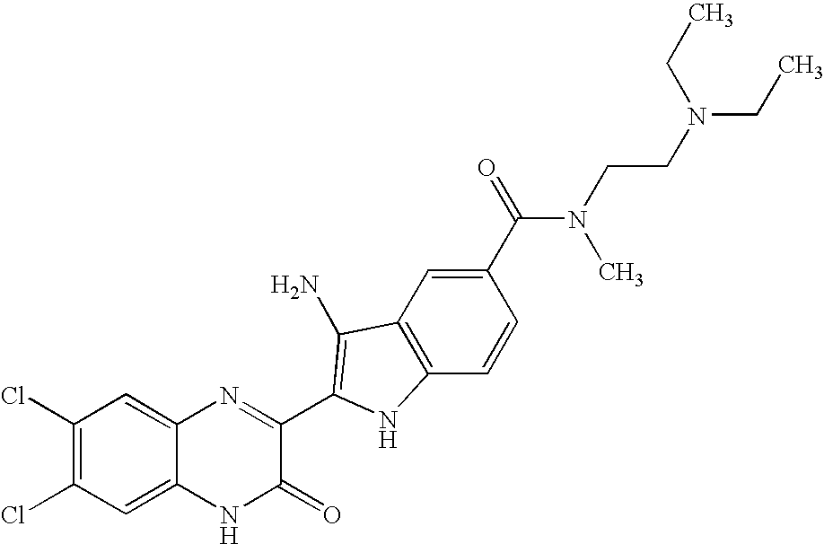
C1=C2C(=CC(Cl)=C1Cl)N=C(C1=C(N)C3=C(C=CC(C(=O)N(C)CCN(CC)CC)=C3)N1)C(=O)N2
